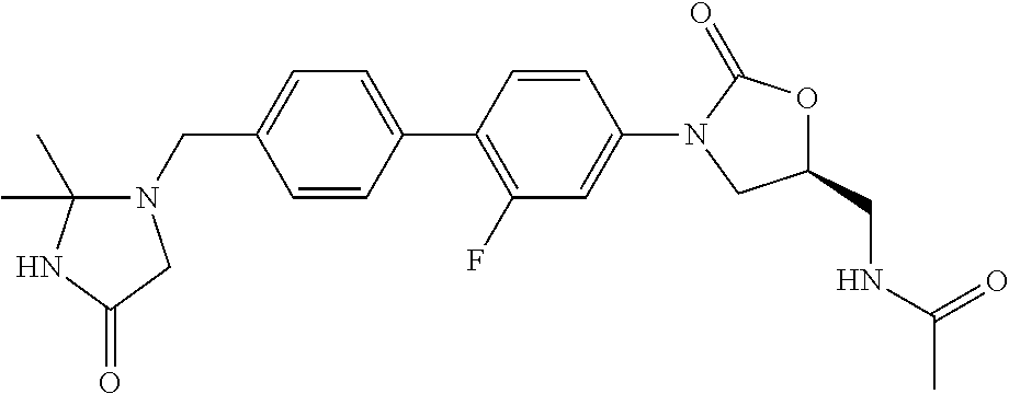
C1=CC(CN2C(C)(C)NC(=O)C2)=CC=C1C1=C(F)C=C(N2CC(CNC(C)=O)OC2=O)C=C1
